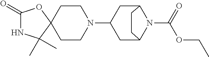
C1(=O)NC(C)(C)C2(O1)CCN(C1CC3N(C(OCC)=O)C(C1)CC3)CC2
